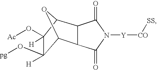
C12OC(C3C1C(=O)N([Y][CO][SS])C3=O)C(O[Ac])([H])C2(O[pg])[H]
